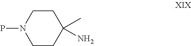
C1CC(C)(N)CCN1P
